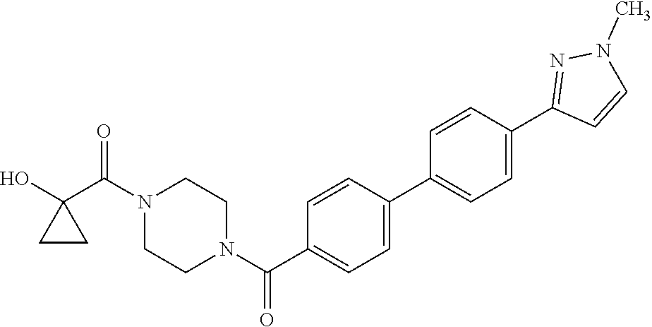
OC1(C(N2CCN(C(=O)C3=CC=C(C4=CC=C(C5=NN(C)C=C5)C=C4)C=C3)CC2)=O)CC1
